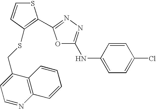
C12=C(C(CSC3=C(C4=NN=C(NC5=CC=C(Cl)C=C5)O4)SC=C3)=CC=N1)C=CC=C2
